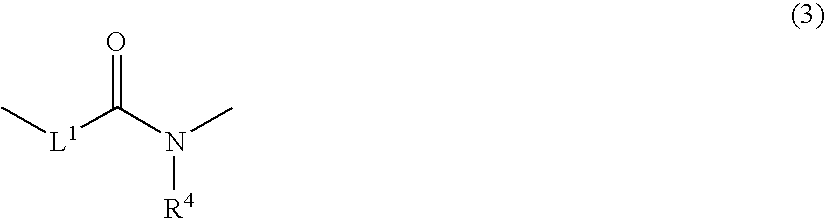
[L1](C(N(C)[R4])=O)C
